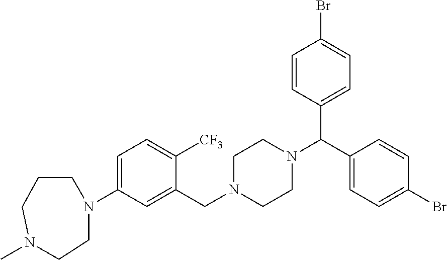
C1=C(N2CCCN(C)CC2)C=C(CN2CCN(C(C3=CC=C(Br)C=C3)C3=CC=C(Br)C=C3)CC2)C([CF3])=C1
